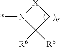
[X]1N(*)C([R6])([R6])C1
